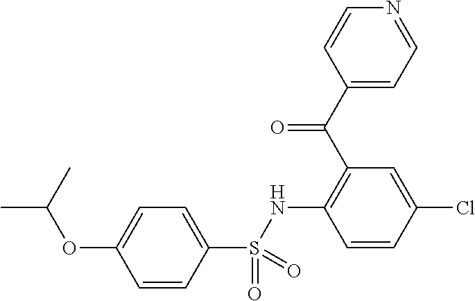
O(C1=CC=C(S(=O)(=O)NC2=C(C(=O)C3=CC=NC=C3)C=C(Cl)C=C2)C=C1)C(C)C
